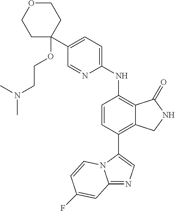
C12=NC=C(C3=C4C(=C(NC5=CC=C(C6(OCCN(C)C)CCOCC6)C=N5)C=C3)C(=O)NC4)N1C=CC(F)=C2
